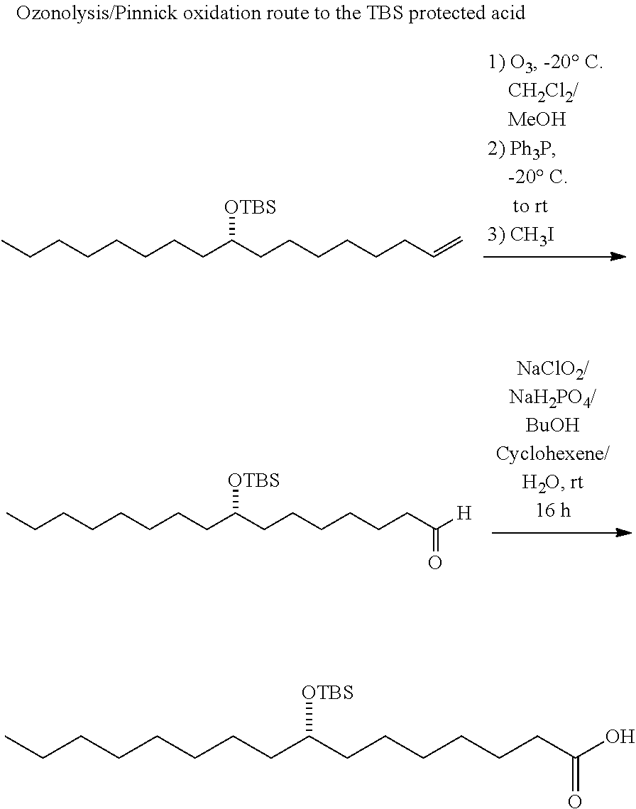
CCCCCCCCC(CCCCCCC(O)=O)[OTBS].CCCCCCCCC(CCCCCCC=C)[OTBS].CCCCCCCCC(CCCCCCC([H])=O)[OTBS]
